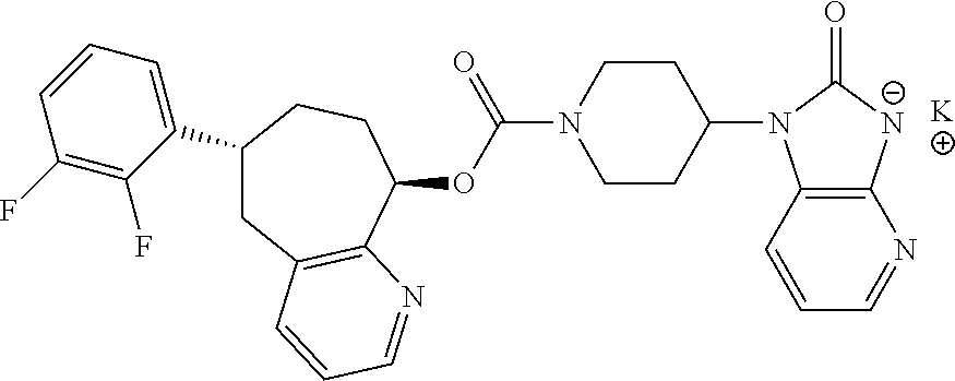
C1(C2=CC=CC(F)=C2F)CC2=C(C(OC(N3CCC(N4C5=C([N-]C4=O)N=CC=C5)CC3)=O)CC1)N=CC=C2.[K]
